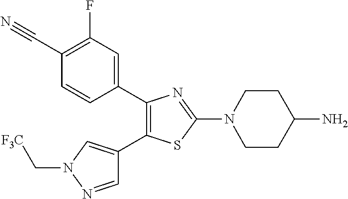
C1(C2=CC(F)=C(C#N)C=C2)=C(C2=CN(C[CF3])N=C2)SC(N2CCC(N)CC2)=N1
